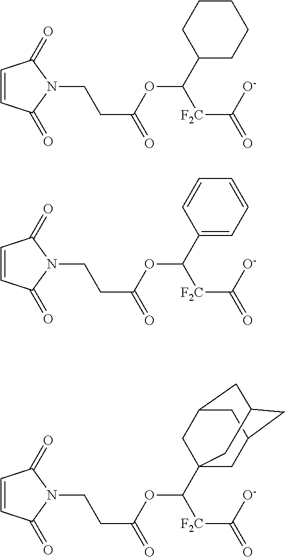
N1(CCC(=O)OC([F2C]C([O-])=O)C2CCCCC2)C(=O)C=CC1=O.N1(CCC(=O)OC([F2C]C([O-])=O)C2=CC=CC=C2)C(=O)C=CC1=O.N1(CCC(=O)OC([F2C]C([O-])=O)C23CC4CC(CC(C2)C4)C3)C(=O)C=CC1=O
